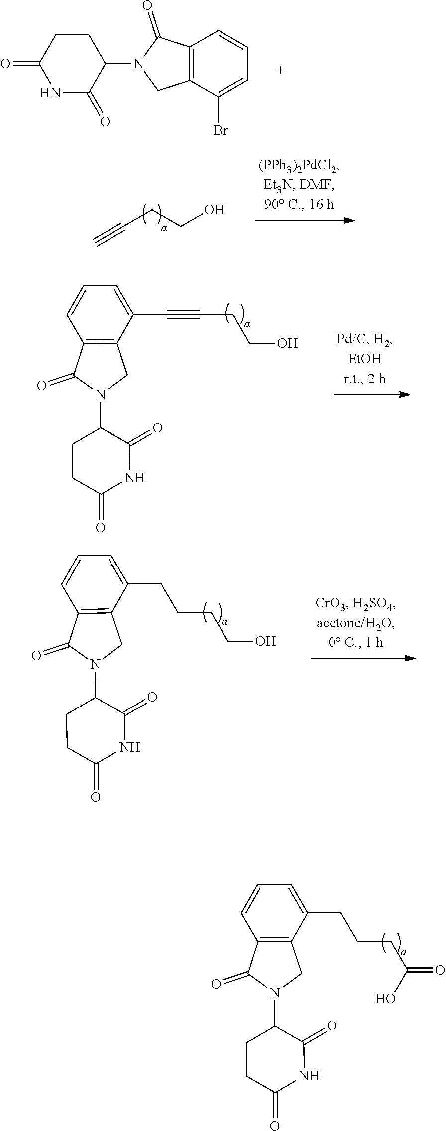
C1CC(=O)NC(=O)C1N1CC2=C(C1=O)C=CC=C2Br.C(CCO)#C.C(O)CC#CC1=CC=CC2=C1CN(C1CCC(=O)NC1=O)C2=O.C(CCO)CC1=CC=CC2=C1CN(C1CCC(=O)NC1=O)C2=O.C1CC(=O)NC(=O)C1N1CC2=C(C1=O)C=CC=C2CCCC(=O)O
